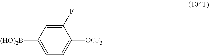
C1(F)=CC([(HO)2B])=CC=C1[OCF3]
